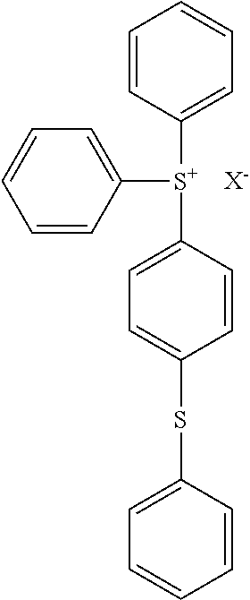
C1=CC([S+](C2=CC=CC=C2)C2=CC=C(SC3=CC=CC=C3)C=C2)=CC=C1.[X-]
